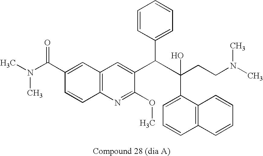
C12=C(N=C(OC)C(C(C(O)(CCN(C)C)C3=CC=CC4=C3C=CC=C4)C3=CC=CC=C3)=C1)C=CC(C(N(C)C)=O)=C2
